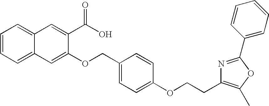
C1=CC=C2C(=C1)C=C(C(O)=O)C(OCC1=CC=C(OCCC3=C(C)OC(C4=CC=CC=C4)=N3)C=C1)=C2
